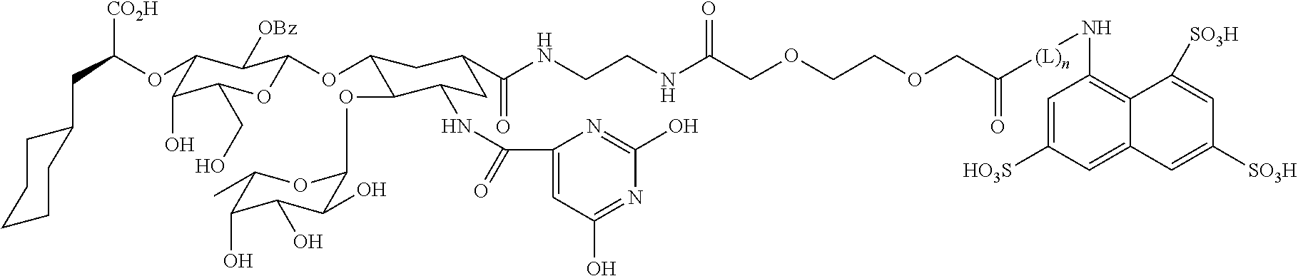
C1CCC(CC([CO2H])OC2C(O)C(CO)OC(OC3C(OC4C(O)C(O)C(O)C(C)O4)C(NC(C4=CC(O)=NC(O)=N4)=O)CC(C(NCCNC(COCCOCC([(L)n]NC4=C5C(=CC([HO3S])=C4)C=C([SO3H])C=C5[SO3H])=O)=O)=O)C3)C2[OBz])CC1
